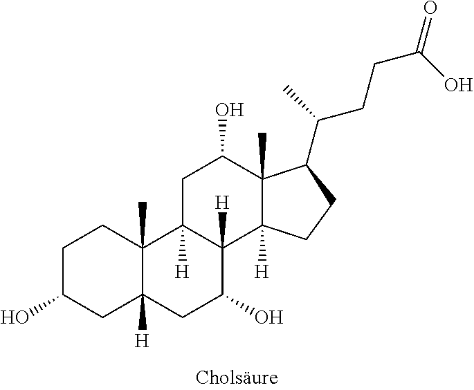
C1C(O)CC2([H])C(C)(C1)C1([H])C([H])(C(O)C2)C2([H])C(C)(C(O)C1)C(C(C)CCC(O)=O)CC2
